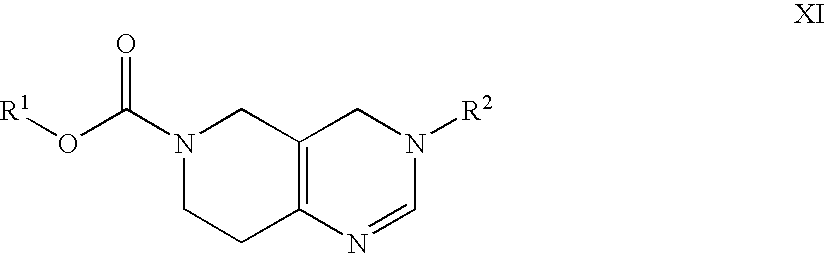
N1(C(O[R1])=O)CCC2=C(C1)CN([R2])C=N2
